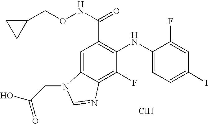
C(C1=C(NC2=CC=C(I)C=C2F)C(F)=C2C(=C1)N(CC(O)=O)C=N2)(NOCC1CC1)=O.Cl
